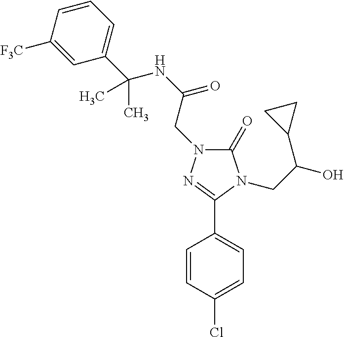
C1=CC(Cl)=CC=C1C1=NN(CC(=O)NC(C)(C2=CC=CC([F3C])=C2)C)C(=O)N1CC(O)C1CC1
